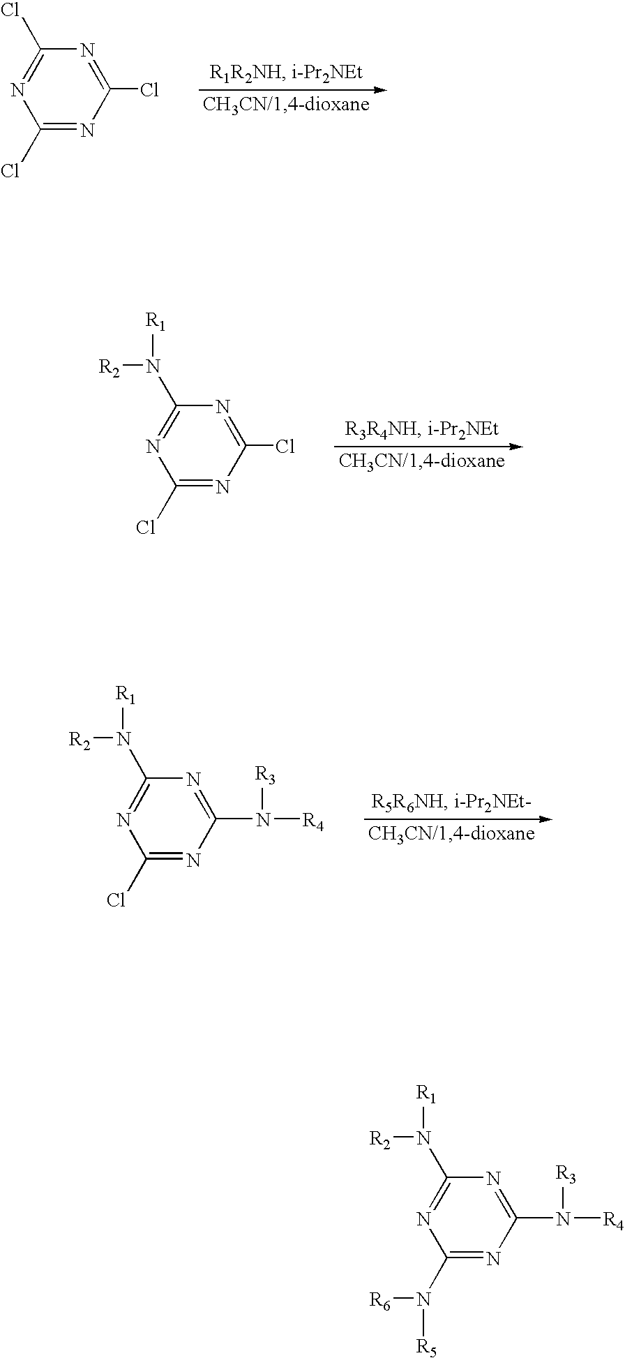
C1(Cl)=NC(Cl)=NC(Cl)=N1.C1(Cl)=NC(Cl)=NC(N([R1])[R2])=N1.C1(Cl)=NC(N([R4])[R3])=NC(N([R1])[R2])=N1.C1(N([R6])[R5])=NC(N([R4])[R3])=NC(N([R1])[R2])=N1
